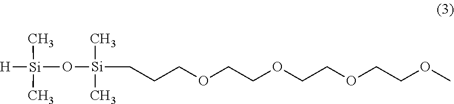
C(CCOCCOCCOCCOC)[Si](O[Si]([H])(C)C)(C)C
